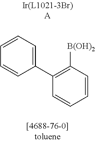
C1=CC=C(C2=C([B(OH)2])C=CC=C2)C=C1
